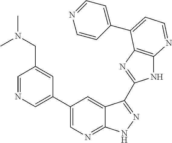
C1=NC=C(C2=CN=C3C(=C2)C(C2=NC4=C(N2)N=CC=C4C2=CC=NC=C2)=NN3)C=C1CN(C)C
